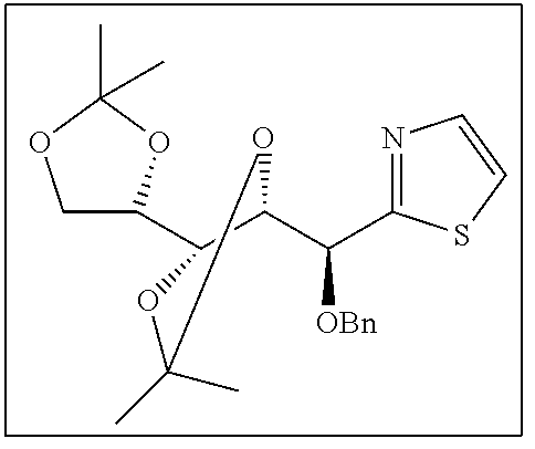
C1C(C2C(C([OBn])C3=NC=CS3)OC(C)(C)O2)OC(C)(C)O1
